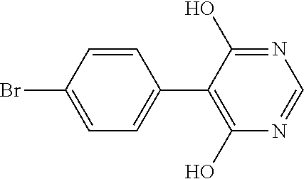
C1=C(Br)C=CC(C2=C(O)N=CN=C2O)=C1
